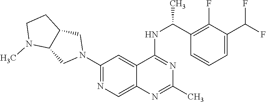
N1(C2=NC=C3C(=C2)C(NC(C2=C(F)C(C(F)F)=CC=C2)C)=NC(C)=N3)CC2C(C1)N(C)CC2
